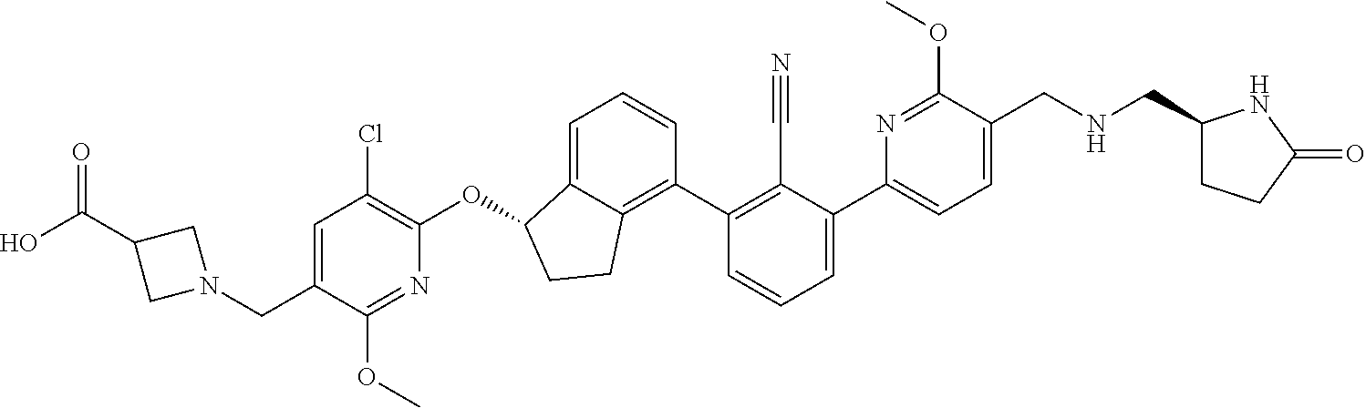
C(C1=CC(Cl)=C(OC2C3=CC=CC(C4=C(C#N)C(C5=CC=C(CNCC6CCC(=O)N6)C(OC)=N5)=CC=C4)=C3CC2)N=C1OC)N1CC(C(=O)O)C1
